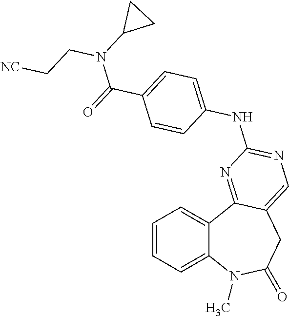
C1=CC=C2C(=C1)C1=NC(NC3=CC=C(C(=O)N(C4CC4)CC[NC])C=C3)=NC=C1CC(=O)N2C
